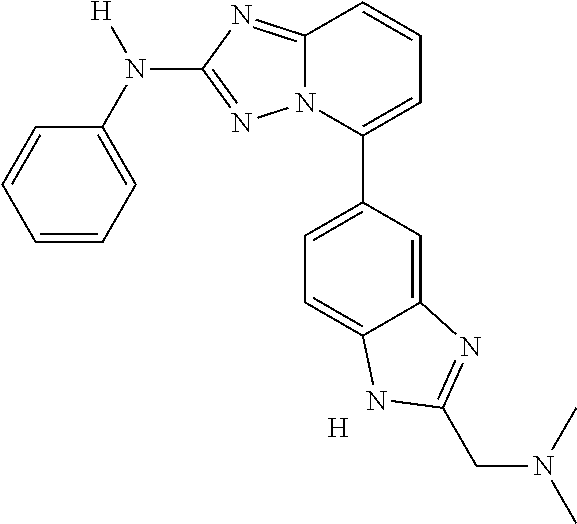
C1=CC=C(N([H])C2=NN3C(=N2)C=CC=C3C2=CC=C3C(=C2)N=C(CN(C)C)N3)C=C1.[H]
